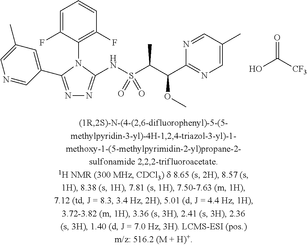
C1=C(F)C(N2C(C3=CC(C)=CN=C3)=NN=C2NS(C(C(C2=NC=C(C)C=N2)OC)C)(=O)=O)=C(F)C=C1.OC([CF3])=O
